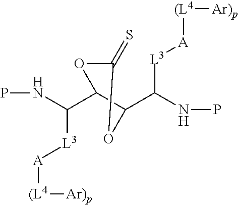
C1(C(NP)[L3][A][(L4][Ar)p])C(C(NP)[L3][A][(L4][Ar)p])OC(=S)O1
